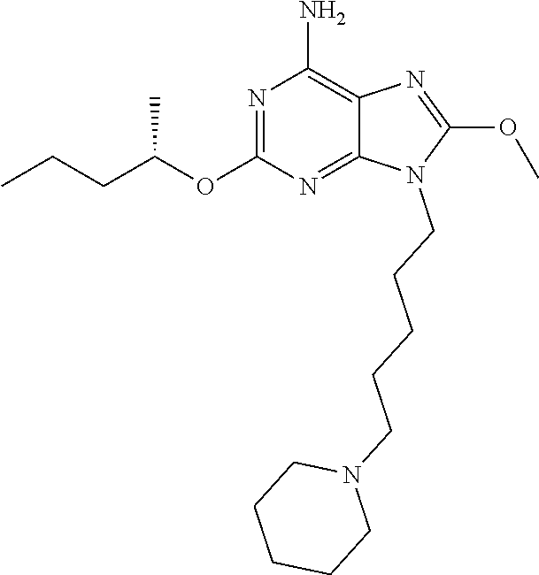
N1=C(OC(CCC)C)N=C2C(=C1N)N=C(OC)N2CCCCCN1CCCCC1
